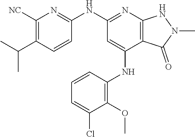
C1(NC2=NC3=C(C(NC4=C(OC)C(Cl)=CC=C4)=C2)C(=O)N(C)N3)=NC([NC])=C(C(C)C)C=C1
